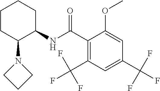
C1CC(N2CCC2)C(NC(C2=C(C(F)(F)F)C=C(C(F)(F)F)C=C2OC)=O)CC1
